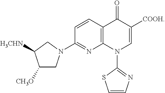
C12=C(C=CC(N3CC([CH3O])C([H3CHN])C3)=N1)C(=O)C([COOH])=CN2C1=NC=CS1
